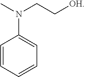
C1=CC=CC=C1N(C)CC[OH]
